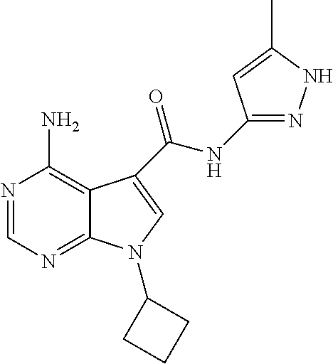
N1=CN=C2C(=C1N)C(C(NC1=NNC(C)=C1)=O)=CN2C1CCC1
